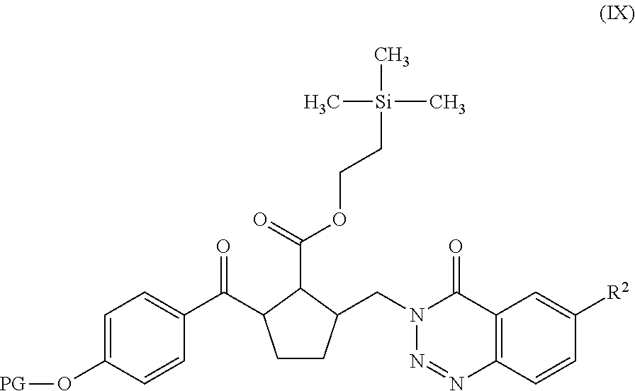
C1CC(CN2N=NC3=C(C2=O)C=C([R2])C=C3)C(C(=O)OCC[Si](C)(C)C)C1C(C1=CC=C(O[PG])C=C1)=O
